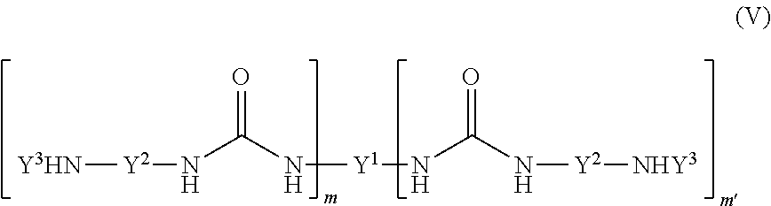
[Y3HN][Y2]NC(N[Y1]NC(N[Y2][NHY3])=O)=O
